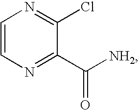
C1=CN=C(C([NH2])=O)C(Cl)=N1
